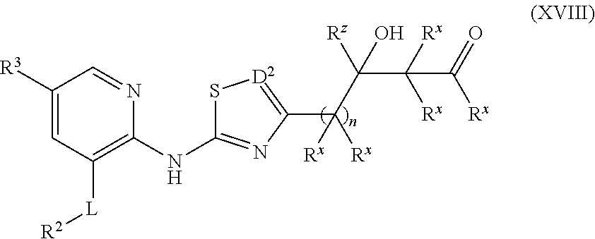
C1([R3])=CC([L][R2])=C(NC2=NC(C(C(C([Rx])([Rx])C(=O)[Rx])([Rz])O)([Rx])[Rx])=[D2]S2)N=C1
